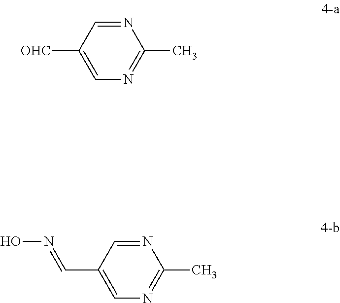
N1=CC([OHC])=CN=C1C.N1=CC(C=NO)=CN=C1C
